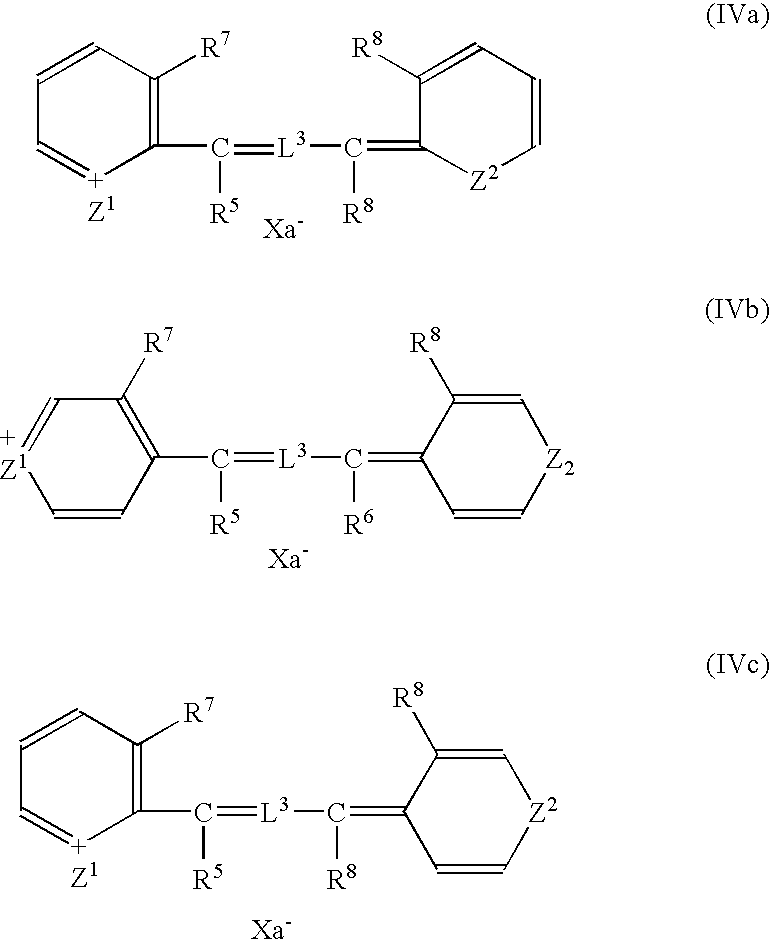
C1=[+Z1]C(C([R5])=[L3]C([R8])=C2[Z2]C=CC=C2[R8])=C([R7])C=C1.C1=CC(C([R5])=[L3]C([R6])=C2C=C[Z2]C=C2[R8])=C([R7])C=[+Z1]1.C1=[+Z1]C(C([R5])=[L3]C([R8])=C2C=C[Z2]C=C2[R8])=C([R7])C=C1
